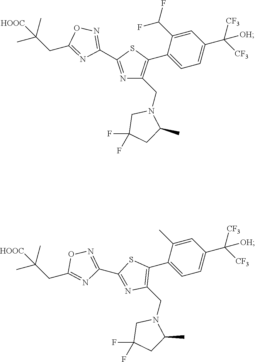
N1=C(C2=NOC(CC(C)(C)[HOOC])=N2)SC(C2=CC=C(C([CF3])([CF3])[OH])C=C2C(F)F)=C1CN1CC(F)(F)CC1C.C(N1CC(F)(F)CC1C)C1=C(C2=CC=C(C([CF3])([CF3])[OH])C=C2C)SC(C2=NOC(CC(C)(C)[HOOC])=N2)=N1
